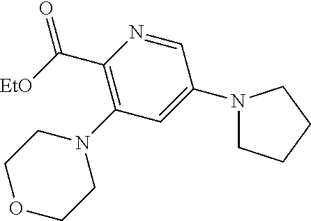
C1(C([EtO])=O)=C(N2CCOCC2)C=C(N2CCCC2)C=N1
